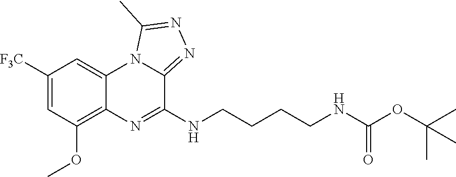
C1([F3C])=CC(OC)=C2C(=C1)N1C(=NN=C1C)C(NCCCCNC(OC(C)(C)C)=O)=N2
